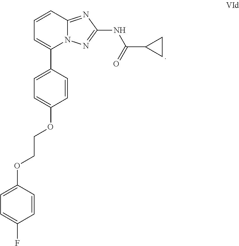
N12C(=NC(NC(C3CC3)=O)=N1)C=CC=C2C1=CC=C(OCCOC2=CC=C(F)C=C2)C=C1
